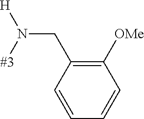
C(N([#3])[H])C1=C([OMe])C=CC=C1
